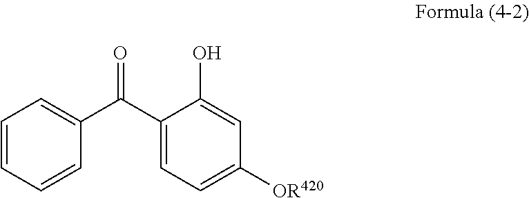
C1=CC=CC(C(C2=CC=C([OR420])C=C2O)=O)=C1
